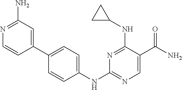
N1=C(NC2CC2)C(C(N)=O)=CN=C1NC1=CC=C(C2=CC(N)=NC=C2)C=C1
